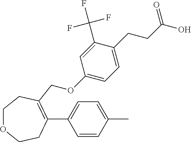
C1(C2=CC=C(C)C=C2)=C(COC2=CC=C(CCC(O)=O)C(C(F)(F)F)=C2)CCOCC1
